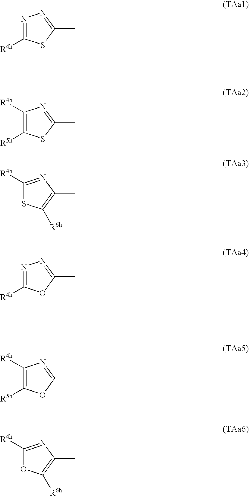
N1=C([R4h])SC(C)=N1.C1([R4h])=C([R5h])SC(C)=N1.C1([R4h])=NC(C)=C([R6h])S1.N1=C([R4h])OC(C)=N1.C1([R4h])=C([R5h])OC(C)=N1.C1([R4h])=NC(C)=C([R6h])O1
